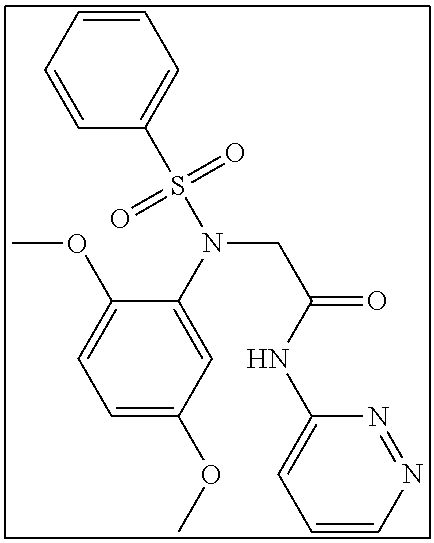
C1=CC=CC(S(N(CC(=O)NC2=CC=CN=N2)C2=CC(OC)=CC=C2OC)(=O)=O)=C1
